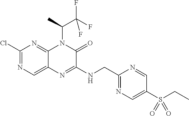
C1(Cl)=NC=C2C(=N1)N(C(C)C(F)(F)F)C(=O)C(NCC1=NC=C(S(CC)(=O)=O)C=N1)=N2
